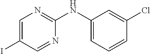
C1(NC2=NC=C(I)C=N2)=CC=CC(Cl)=C1
